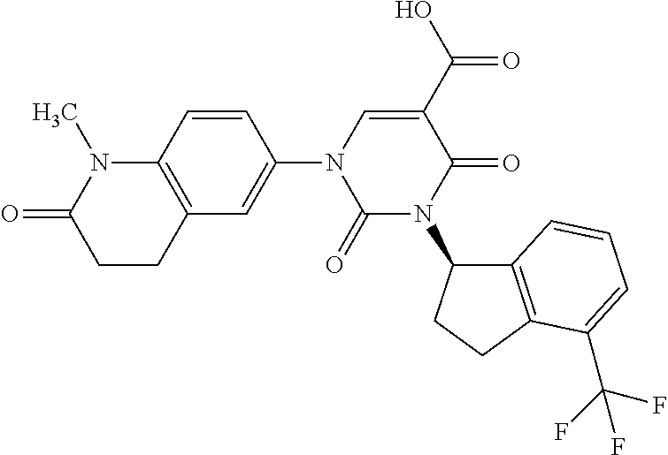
C1(=O)N(C2C3=C(CC2)C(C(F)(F)F)=CC=C3)C(=O)C(C(O)=O)=CN1C1=CC2=C(C=C1)N(C)C(=O)CC2
